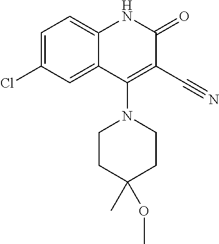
C1=C(Cl)C=C2C(=C1)NC(=O)C(C#N)=C2N1CCC(C)(OC)CC1
